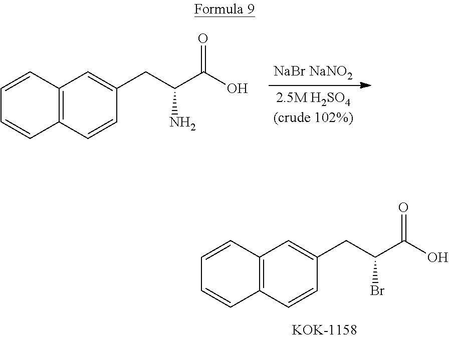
C12=C(C=CC(CC(C(O)=O)Br)=C1)C=CC=C2.C12=C(C=CC(CC(C(O)=O)N)=C1)C=CC=C2.[NaBr NaNO2].[2.5M H2SO4(crude 102%)]
